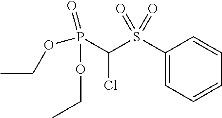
C(S(C1=CC=CC=C1)(=O)=O)(P(OCC)(=O)OCC)Cl
